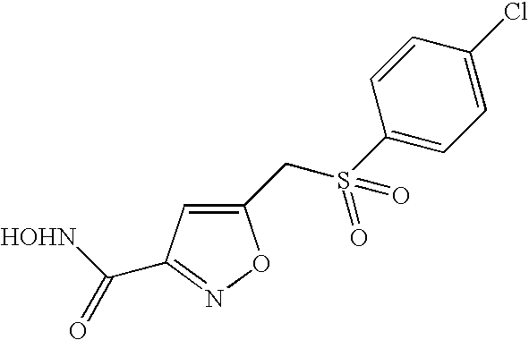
C1(CS(C2=CC=C(Cl)C=C2)(=O)=O)=CC(C([HOHN])=O)=NO1
